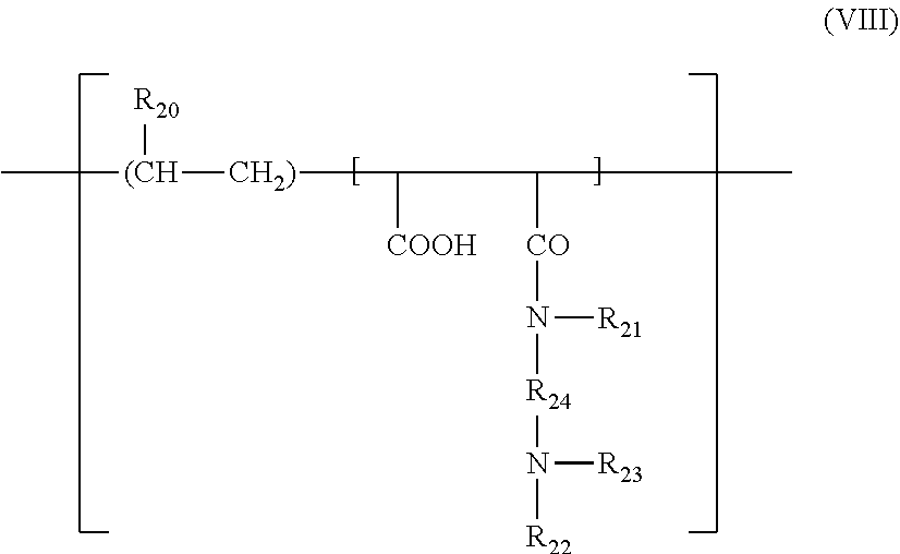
C[(CH]([CH2)]C([COOH])C([CO]N([R21])[R24]N([R23])[R22])C)[R20]
